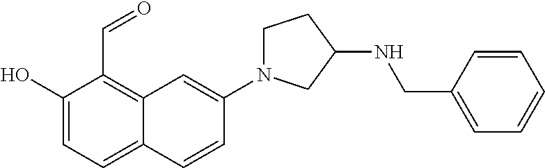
C1(O)=CC=C2C(=C1C=O)C=C(N1CCC(NCC3=CC=CC=C3)C1)C=C2
